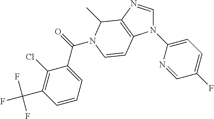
N1(C2=CC=C(F)C=N2)C=NC2=C1C=CN(C(C1=CC=CC(C(F)(F)F)=C1Cl)=O)C2C
